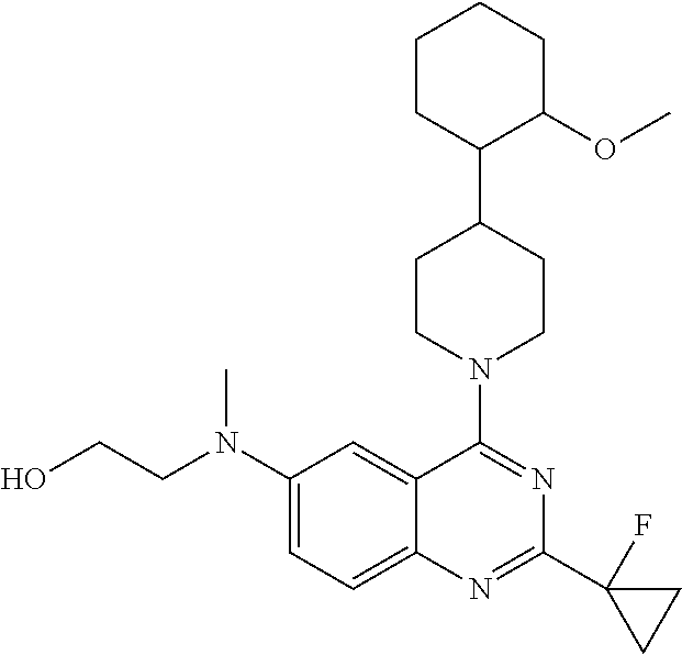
C12=CC=C(N(CCO)C)C=C1C(N1CCC(C3C(OC)CCCC3)CC1)=NC(C1(F)CC1)=N2
